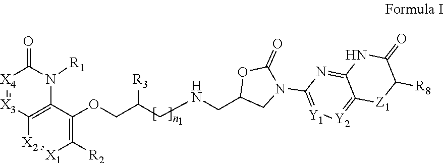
C12=C(C(OCC(CNCC3CN(C4=[Y1][Y2]=C5C(=N4)NC(=O)C([R8])[Z1]5)C(=O)O3)[R3])=C([R2])[X1]=[X2]1)N([R1])C(=O)[X4]:[X3]2
